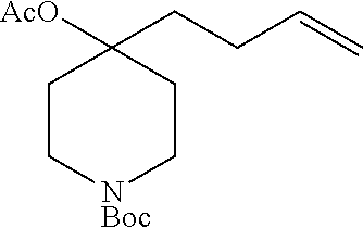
C1C[NBoc]CCC1(CCC=C)[AcO]
